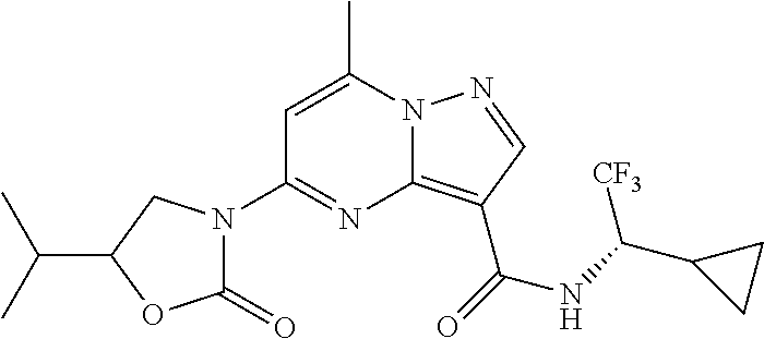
C1=C(C)N2C(=C(C(=O)NC(C3CC3)[CF3])C=N2)N=C1N1C(=O)OC(C(C)C)C1
